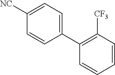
C1([NC])=CC=C(C2=C([CF3])C=CC=C2)C=C1
